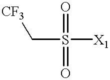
C(S([X1])(=O)=O)[CF3]
